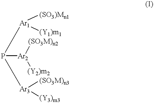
[Ar2]([(SO3M)n2])([(Y2)m2])P([Ar1]([(SO3)Mn1])[(Y1)m1])[Ar3]([(SO3M)n3])[(Y3)m3]
